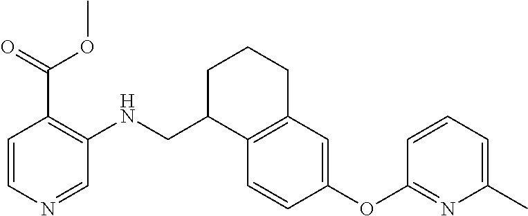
C1=CC(OC2=NC(C)=CC=C2)=CC2=C1C(CNC1=C(C(OC)=O)C=CN=C1)CCC2
